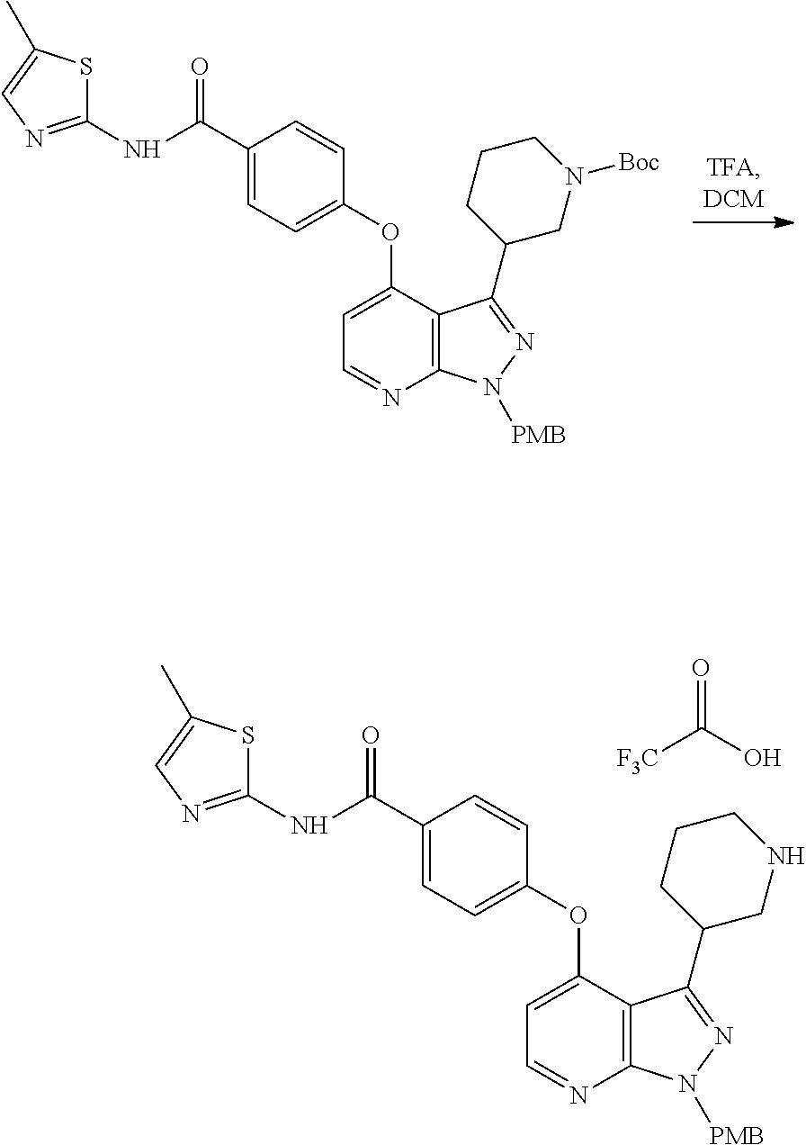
C1(C(NC2=NC=C(C)S2)=O)=CC=C(OC2=CC=NC3=C2C(C2CN([Boc])CCC2)=NN3[PMB])C=C1.C1(C(NC2=NC=C(C)S2)=O)=CC=C(OC2=CC=NC3=C2C(C2CNCCC2)=NN3[PMB])C=C1.O=C(O)[F3C]
